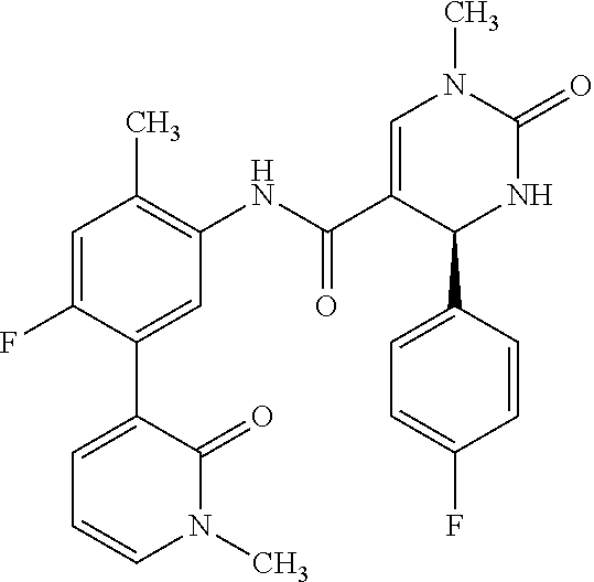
C1(F)=CC(C)=C(NC(C2=CN(C)C(=O)NC2C2=CC=C(F)C=C2)=O)C=C1C1=CC=CN(C)C1=O
